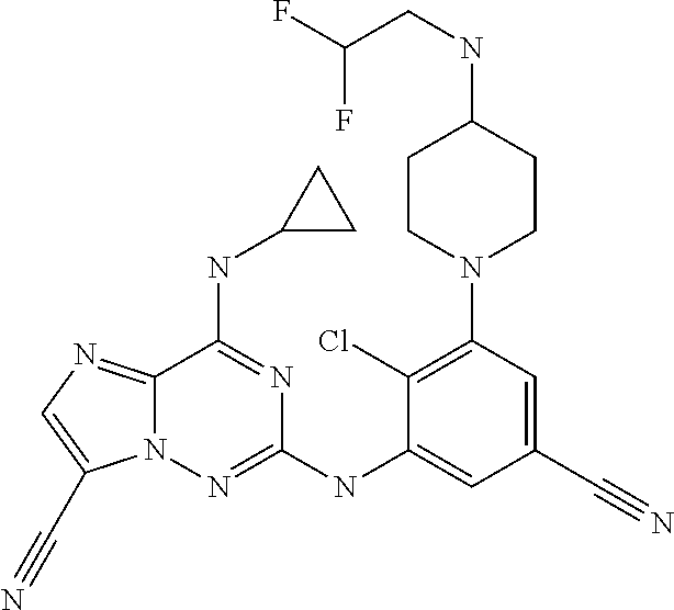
C12=NC=C(C#N)N1N=C(NC1=CC(C#N)=CC(N3CCC(NCC(F)F)CC3)=C1Cl)N=C2NC1CC1
